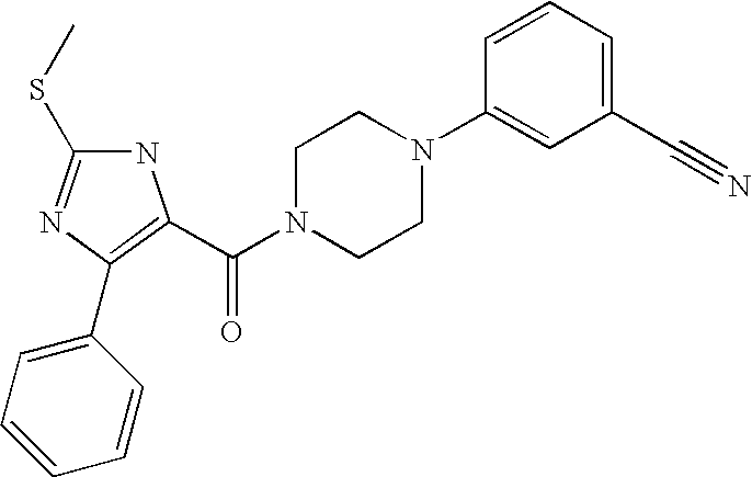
N1C(SC)=NC(C2=CC=CC=C2)=C1C(N1CCN(C2=CC(C#N)=CC=C2)CC1)=O
